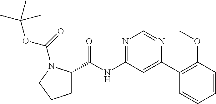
C1C(C(NC2=NC=NC(C3=C(OC)C=CC=C3)=C2)=O)N(C(=O)OC(C)(C)C)CC1
